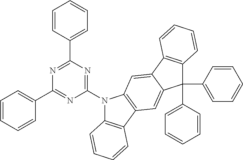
C1=CC=CC(C2=NC(N3C4=C(C5=C3C=C3C(=C5)C(C5=CC=CC=C5)(C5=CC=CC=C5)C5=C3C=CC=C5)C=CC=C4)=NC(C3=CC=CC=C3)=N2)=C1
